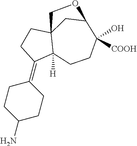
C1CC(=C2CCC(N)CC2)C2([H])C13CC(C([COOH])(O)CC2)OC3
